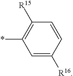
C1=C([R16])C=CC([R15])=C1*
